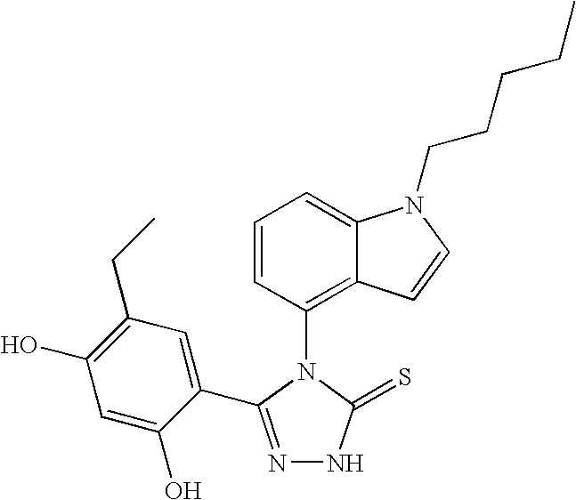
N1=C(C2=CC(CC)=C(O)C=C2O)N(C2=C3C(=CC=C2)N(CCCCC)C=C3)C(=S)N1
